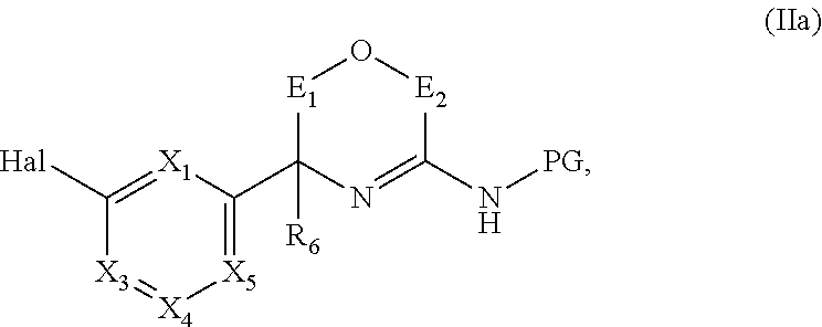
[X5]1=C(C2([R6])N=C(N[PG])[E2]O[E1]2)[X1]=C([Hal])[X3]=[X4]1
